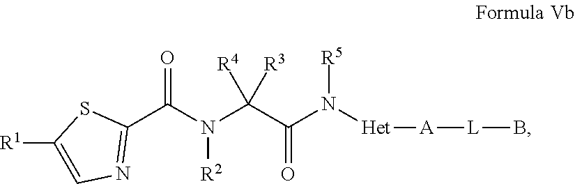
[Het](N([R5])C(C(N([R2])C(C1=NC=C([R1])S1)=O)([R3])[R4])=O)[A][L]B
